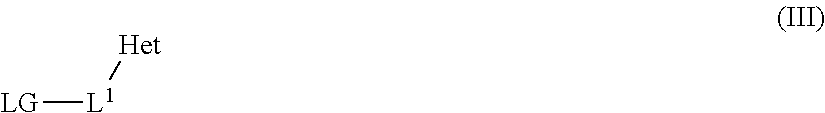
[LG][L1][Het]
